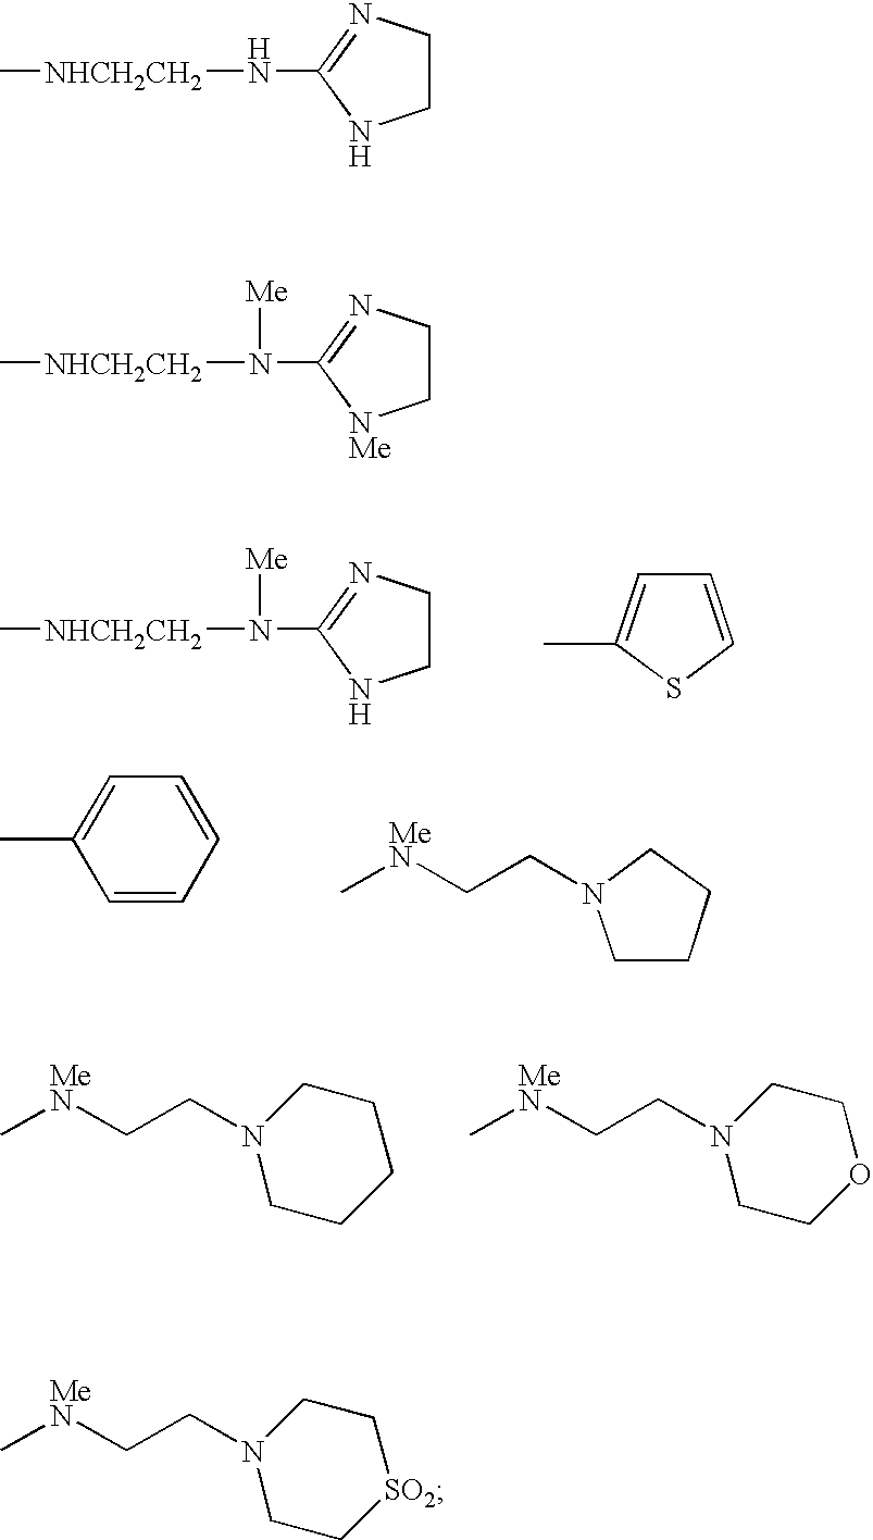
C[NHCH2CH2]N(C1=NCCN1)[Me].C1=CSC(C)=C1.C1=CC=CC=C1C.C[MeN]CCN1CCCC1.C[MeN]CCN1CCCCC1.C[MeN]CCN1CCOCC1.C[NHCH2CH2]NC1=NCCN1.C[NHCH2CH2]N(C1=NCC[NMe]1)[Me].C[MeN]CCN1CC[SO2]CC1
